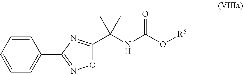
C1=CC=CC=C1C1=NOC(C(NC(O[R5])=O)(C)C)=N1
